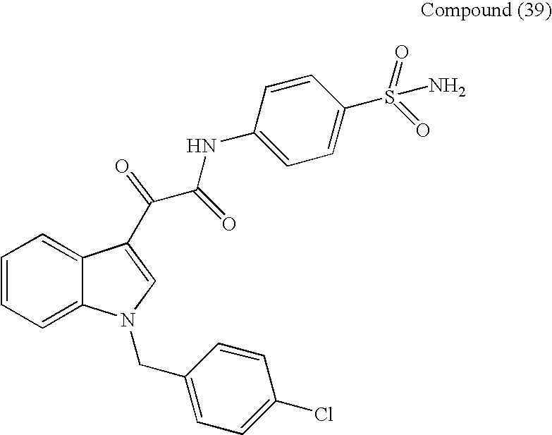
C1=CC=C2C(=C1)C(C(C(NC1=CC=C(S(=O)(=O)N)C=C1)=O)=O)=CN2CC1=CC=C(Cl)C=C1
